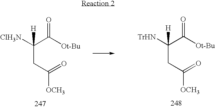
[ClH3N]C(C([Ot-Bu])=O)(CC(=O)[OCH3])[H].[TrHN]C(C([Ot-Bu])=O)(CC(=O)[OCH3])[H]
